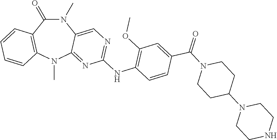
N1(C)C(=O)C2=C(N(C)C3=NC(NC4=C(OC)C=C(C(=O)N5CCC(N6CCNCC6)CC5)C=C4)=NC=C13)C=CC=C2
